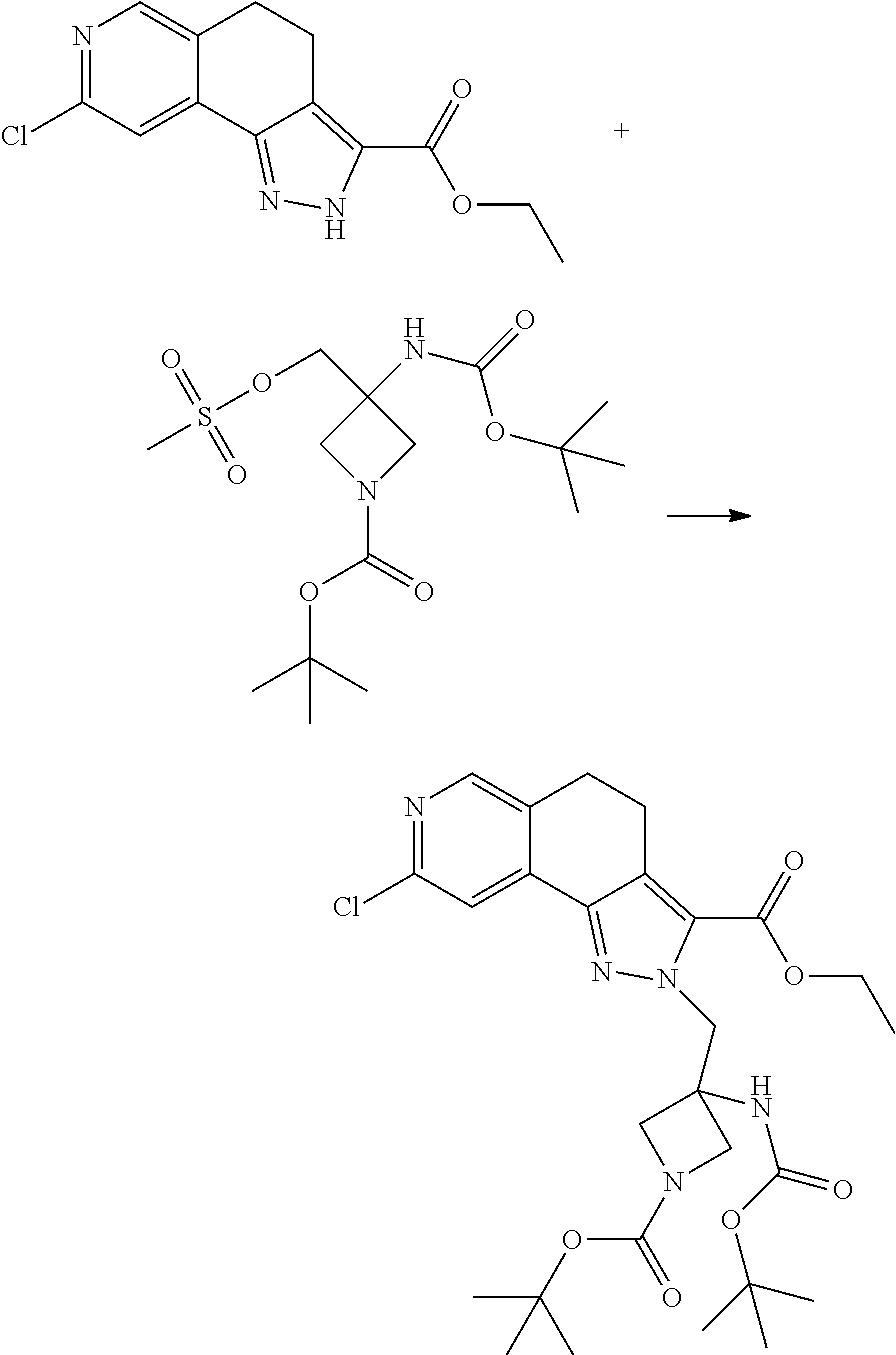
O(C(N1CC(COS(C)(=O)=O)(NC(=O)OC(C)(C)C)C1)=O)C(C)(C)C.N1=C(Cl)C=C2C(=C1)CCC1=C(C(=O)OCC)NN=C21.N1=C(Cl)C=C2C(=C1)CCC1=C(C(=O)OCC)N(CC3(NC(OC(C)(C)C)=O)CN(C(=O)OC(C)(C)C)C3)N=C21
